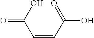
C(=CC(=O)O)C(O)=O
